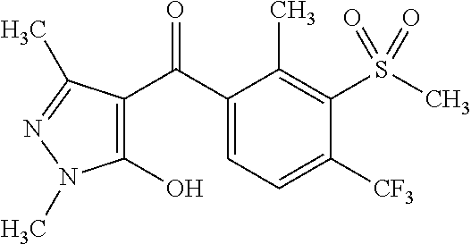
C1(O)=C(C(C2=CC=C([CF3])C(S(C)(=O)=O)=C2C)=O)C(C)=NN1C
